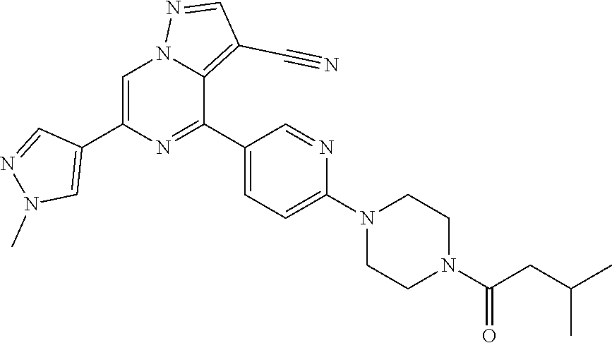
C1=C(C2=CN(C)N=C2)N=C(C2=CC=C(N3CCN(C(CC(C)C)=O)CC3)N=C2)C2=C(C#N)C=NN12
